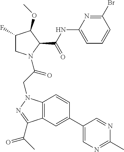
BrC1=NC(NC(C2C(OC)C(F)CN2C(CN2C3=C(C(C(C)=O)=N2)C=C(C2=CN=C(C)N=C2)C=C3)=O)=O)=CC=C1
